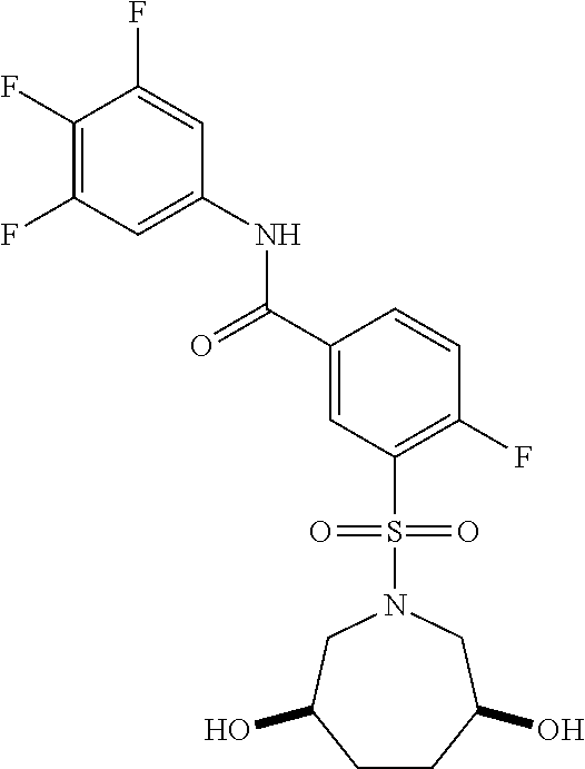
C1(F)=C(F)C=C(NC(=O)C2=CC(S(N3CC(O)CCC(O)C3)(=O)=O)=C(F)C=C2)C=C1F
